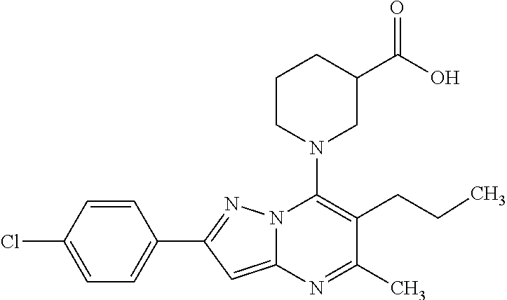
C1=CC(Cl)=CC=C1C1=NN2C(=C1)N=C(C)C(CCC)=C2N1CC(C(O)=O)CCC1
